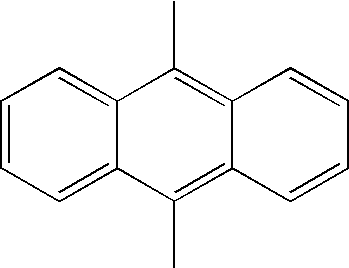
C1=CC=C2C(=C1)C(C)=C1C(=C2C)C=CC=C1
